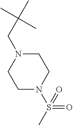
C1N(S(C)(=O)=O)CCN(CC(C)(C)C)C1
